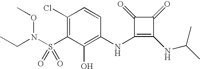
CCN(S(C1=C(Cl)C=CC(NC2=C(NC(C)C)C(=O)C2=O)=C1O)(=O)=O)OC
